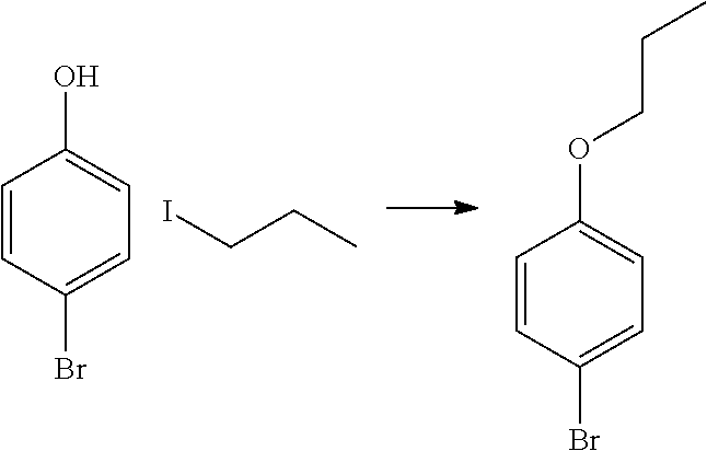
C1=CC(Br)=CC=C1O.C(CC)I.C1=CC(Br)=CC=C1OCCC
